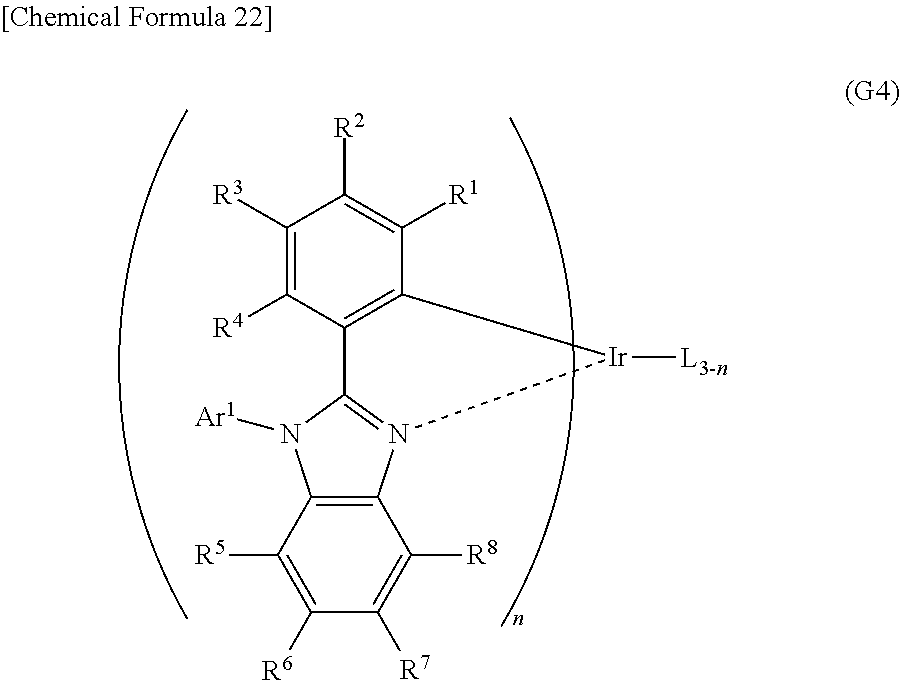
C1([R3])=C([R4])C2=C(C([R1])=C1[R2])[Ir]([L3-n])N1=C2N([Ar1])C2=C1C([R8])=C([R7])C([R6])=C2[R5]
